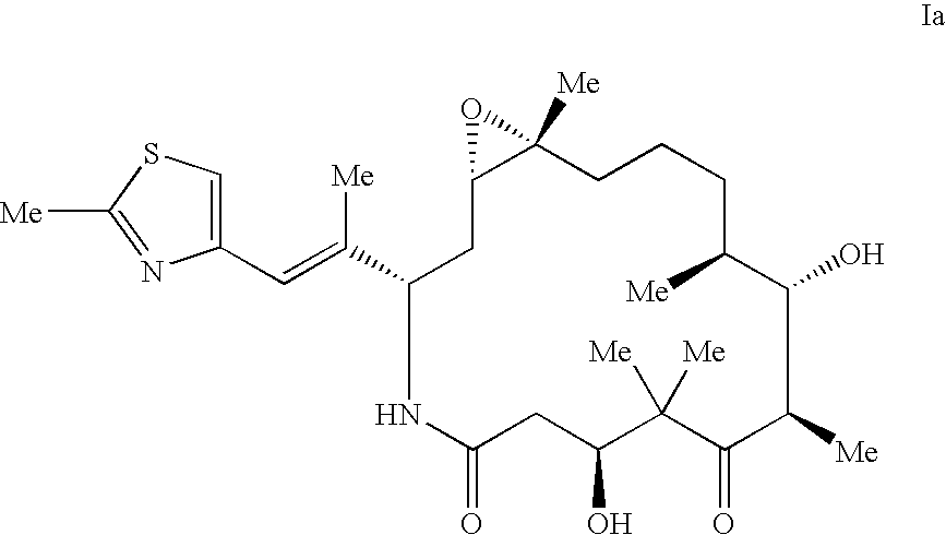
N1C(=O)CC(O)C([Me])([Me])C(=O)C([Me])C(O)C([Me])CCCC2([Me])C(CC1C(=CC1=CSC([Me])=N1)[Me])O2
